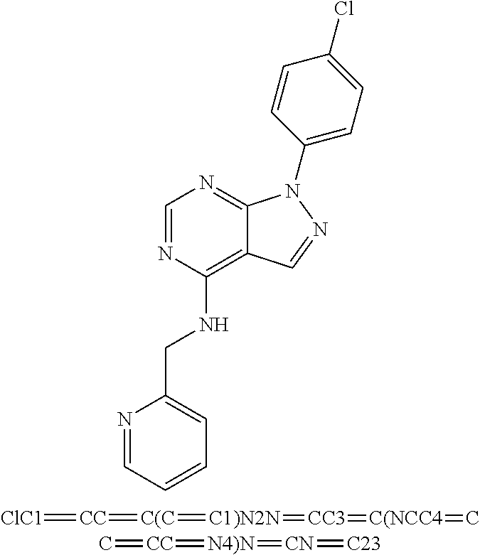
C1=NC(NCC2=CC=CC=N2)=C2C(=N1)N(C1=CC=C(Cl)C=C1)N=C2.[ClC1]=[CC]=[C(C]=[C1)N2N]=[CC3]=[C(NCC4]=C.C=[CC]=[N4)N]=[CN]=[C23]
